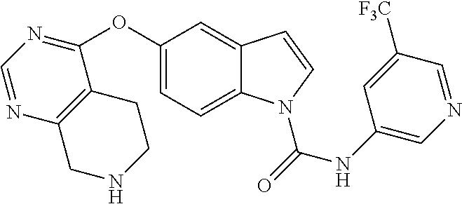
C1=C2C(=CC(OC3=NC=NC4=C3CCNC4)=C1)C=CN2C(NC1=CN=CC([F3C])=C1)=O
